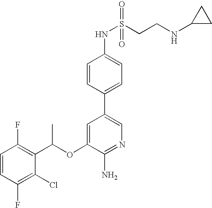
C1=CC(F)=C(Cl)C(C(OC2=CC(C3=CC=C(NS(CCNC4CC4)(=O)=O)C=C3)=CN=C2N)C)=C1F
